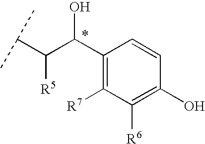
C(C(C(C1=C([R7])C([R6])=C(O)C=C1)O)[R5])(C)C
